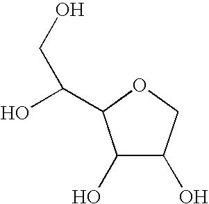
C1(O)C(O)COC1C(O)CO
